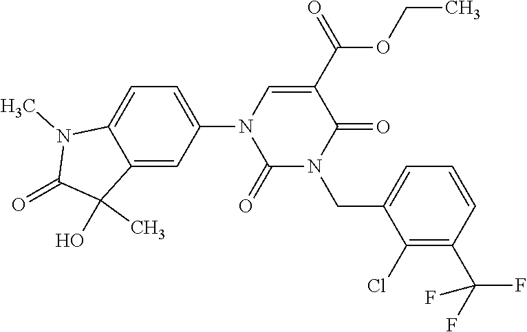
C12=CC(N3C(=O)N(CC4=CC=CC(C(F)(F)F)=C4Cl)C(=O)C(C(OCC)=O)=C3)=CC=C1N(C)C(=O)C2(O)C
